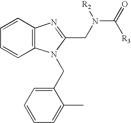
C1=CC2=C(C=C1)N(CC1=CC=CC=C1C)C(CN(C(=O)[R3])[R2])=N2
